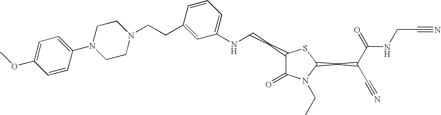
C1(NCCC2C(=O)N(CC)C(CC(C#N)C(=O)NCC#N)S2)=CC=CC(CCN2CCN(C3=CC=C(OC)C=C3)CC2)=C1
